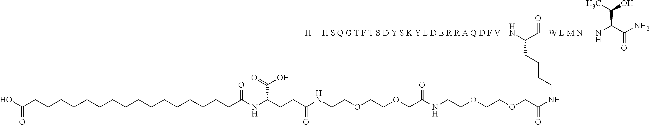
OC(CCCCCCCCCCCCCCCCC(NC(CCC(NCCOCCOCC(NCCOCCOCC(NCCCCC(N[H S Q G T F T S D Y S K Y L D E R R A Q D F V][H])C([W L M N]NC(C(N)=O)C(O)C)=O)=O)=O)=O)C(=O)O)=O)=O
